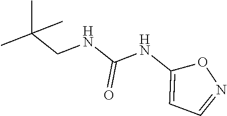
N(C(NC1=CC=NO1)=O)CC(C)(C)C
